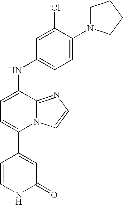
C1(C2=CC=C(NC3=CC=C(N4CCCC4)C(Cl)=C3)C3=NC=CN23)=CC(=O)NC=C1
